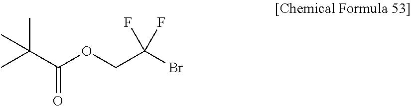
CC(C(OCC(Br)(F)F)=O)(C)C
